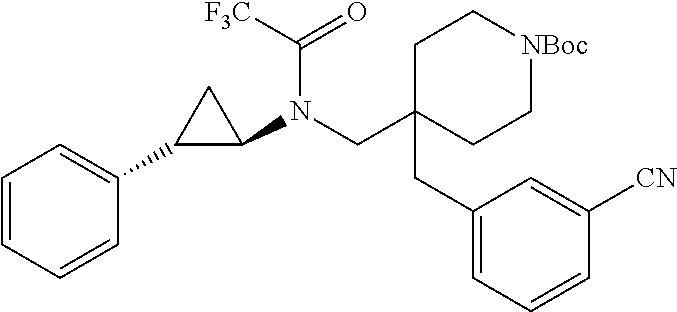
C1C(CC2=CC=CC([CN])=C2)(CN(C2CC2C2=CC=CC=C2)C([F3C])=O)CC[NBoc]C1
